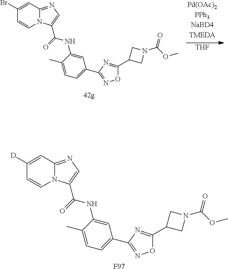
C1(Br)=CC2=NC=C(C(=O)NC3=CC(C4=NOC(C5CN(C(OC)=O)C5)=N4)=CC=C3C)N2C=C1.[THF].C1([D])=CC2=NC=C(C(=O)NC3=CC(C4=NOC(C5CN(C(OC)=O)C5)=N4)=CC=C3C)N2C=C1.[F97]
